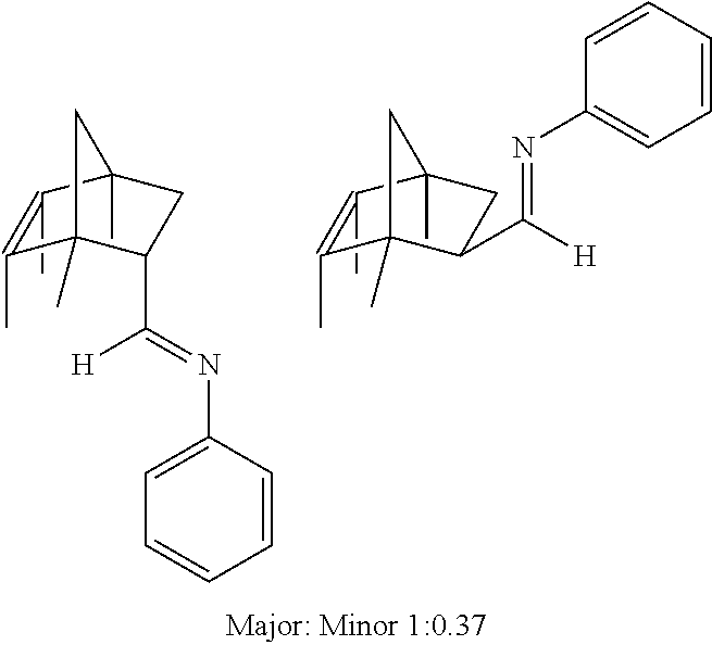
C1(C(=NC2=CC=CC=C2)[H])CC2(C)C(C)=C(C)C1(C)C2.C1(C([H])=NC2=CC=CC=C2)CC2(C)C(C)=C(C)C1(C)C2
